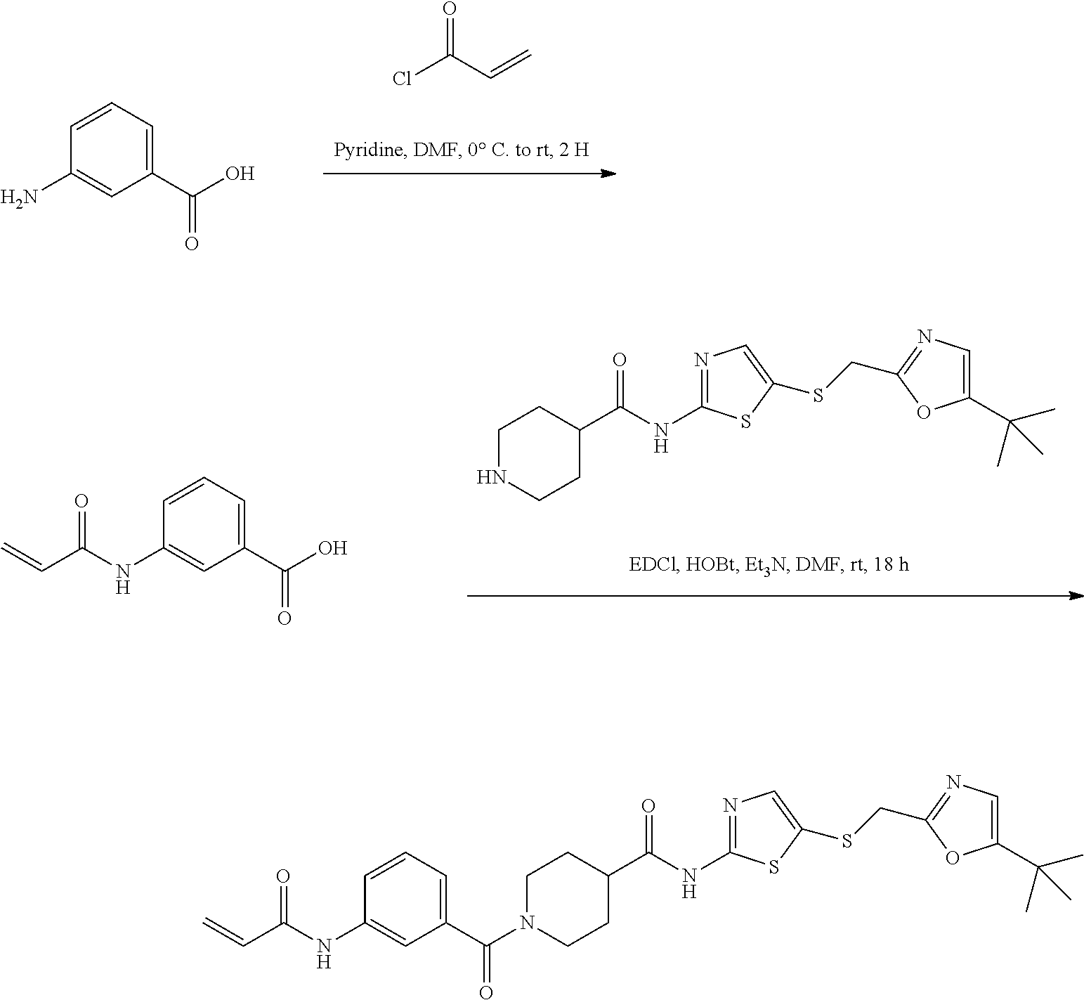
C1=CC=C(C(N2CCC(C(NC3=NC=C(SCC4=NC=C(C(C)(C)C)O4)S3)=O)CC2)=O)C=C1NC(C=C)=O.ClC(C=C)=O.C1(C(=O)O)=CC=CC(N)=C1.C1NCCC(C(NC2=NC=C(SCC3=NC=C(C(C)(C)C)O3)S2)=O)C1.C1=CC=C(C(O)=O)C=C1NC(C=C)=O
